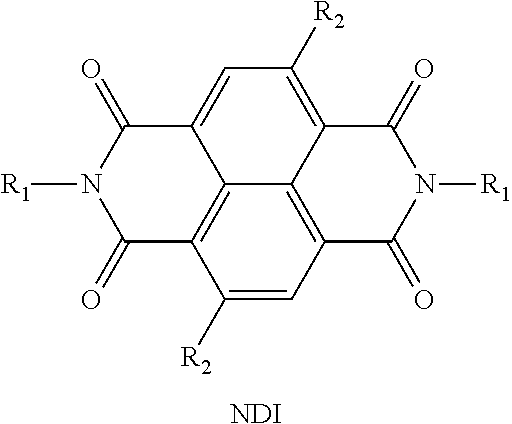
C1([R2])=CC2=C3C4=C1C(=O)N([R1])C(=O)C4=CC([R2])=C3C(=O)N([R1])C2=O.[NDI]
